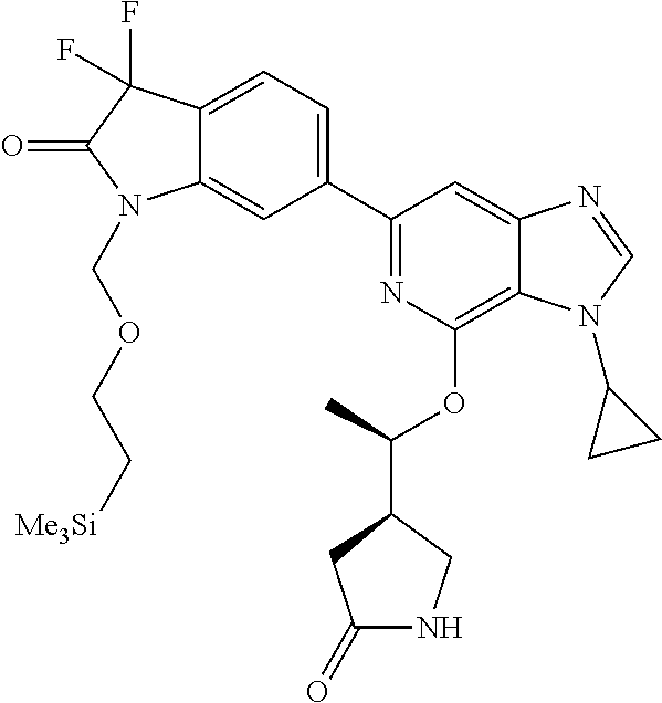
C1(C2=CC=C3C(=C2)N(COCC[Me3Si])C(=O)C3(F)F)=NC(OC(C2CC(=O)NC2)C)=C2C(=C1)N=CN2C1CC1
